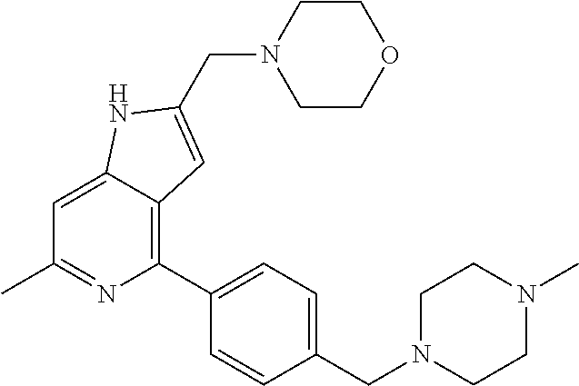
C1=C2C(=C(C3=CC=C(CN4CCN(C)CC4)C=C3)N=C1C)C=C(CN1CCOCC1)N2
